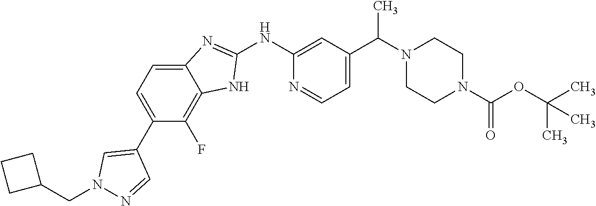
C1(C2=CC=C3C(=C2F)NC(NC2=CC(C(N4CCN(C(OC(C)(C)C)=O)CC4)C)=CC=N2)=N3)=CN(CC2CCC2)N=C1
